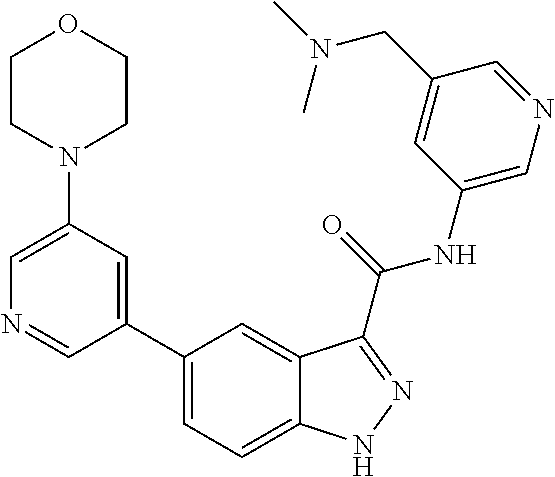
C1(N2CCOCC2)=CN=CC(C2=CC=C3C(=C2)C(C(NC2=CN=CC(CN(C)C)=C2)=O)=NN3)=C1
